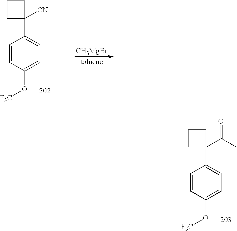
C1=CC(O[F3C])=CC=C1C1(C(C)=O)CCC1.[CH3MgBr].C1=CC(O[F3C])=CC=C1C1([CN])CCC1
